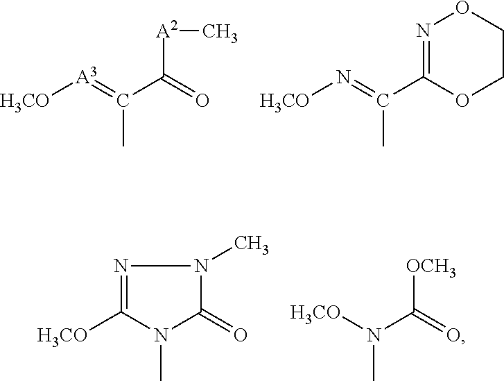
[H3CO][A3]=C(C(=O)[A2]C)C.[H3CO]N=C(C1=NOCCO1)C.N1=C([H3CO])N(C)C(=O)N1C.[H3CO]N(C(=O)[OCH3])C
